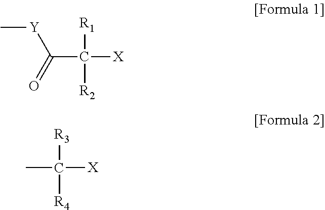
C(C([X])([R1])[R2])(=O)[Y]C.CC([X])([R3])[R4]
